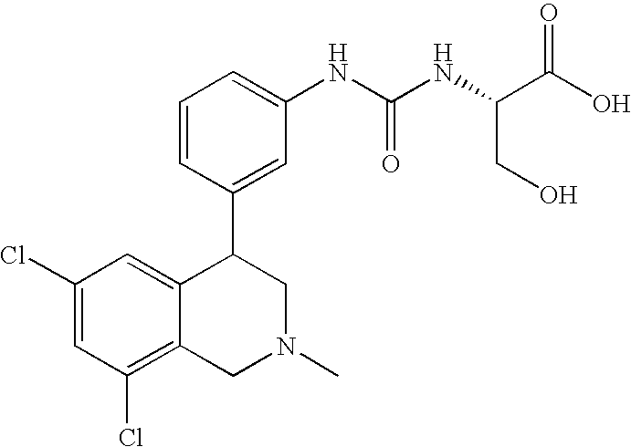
C1(Cl)=CC(Cl)=C2C(=C1)C(C1=CC(NC(NC(C(O)=O)CO)=O)=CC=C1)CN(C)C2
